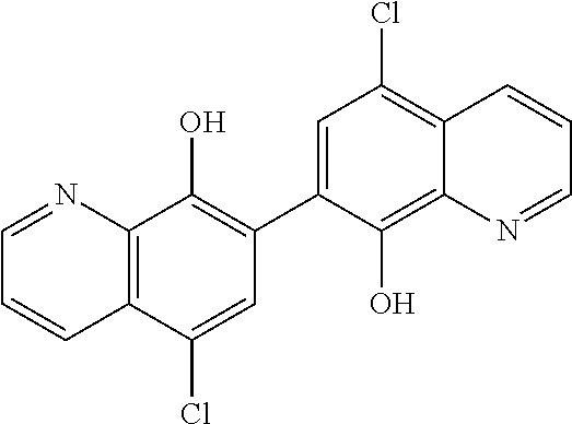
C1(C2=CC(Cl)=C3C(=C2O)N=CC=C3)=C(O)C2=C(C(Cl)=C1)C=CC=N2
